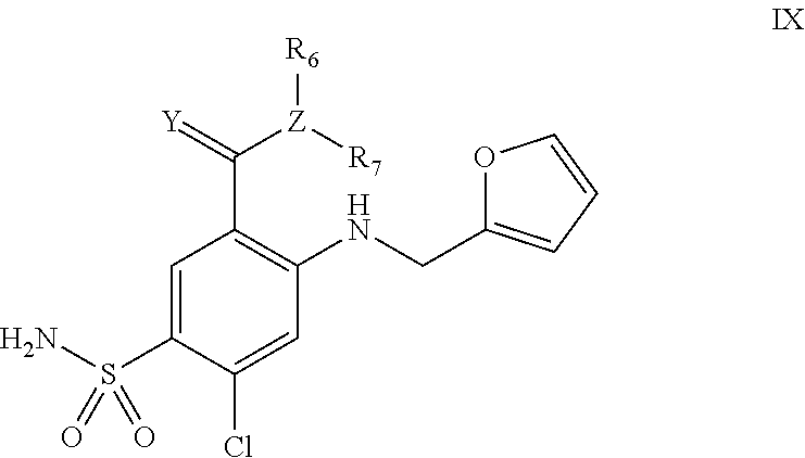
C1=C(S(N)(=O)=O)C(Cl)=CC(NCC2=CC=CO2)=C1C(=[Y])[Z]([R7])[R6]
